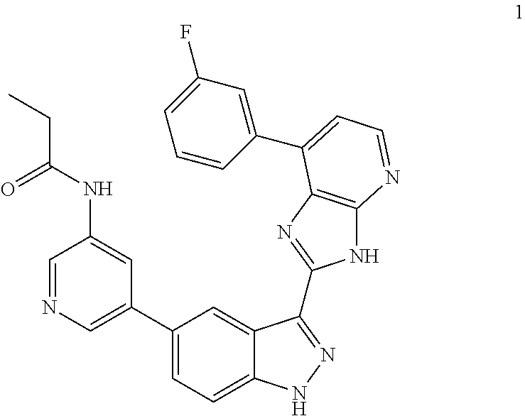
C1(C2=CC=C3C(=C2)C(C2=NC4=C(N2)N=CC=C4C2=CC(F)=CC=C2)=NN3)=CN=CC(NC(CC)=O)=C1
